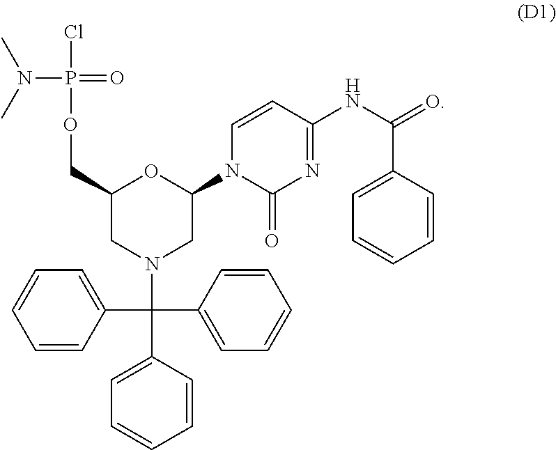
P(OCC1CN(C(C2=CC=CC=C2)(C2=CC=CC=C2)C2=CC=CC=C2)CC(N2C(=O)N=C(NC(=O)C3=CC=CC=C3)C=C2)O1)(=O)(N(C)C)Cl
